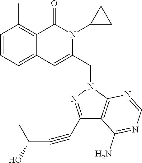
C1=CC=C2C(=C1C)C(=O)N(C1CC1)C(CN1C3=C(C(N)=NC=N3)C(C#CC(O)C)=N1)=C2
